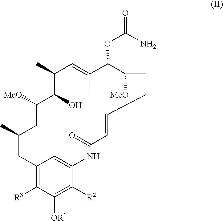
C1(C)C(O)C([MeO])CC(C)CC2=C([R3])C([OR1])=C([R2])C(=C2)NC(=O)C=CCCC([MeO])C(OC(=O)N)C(C)=C1
